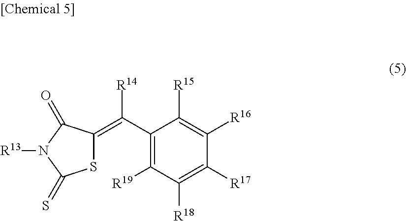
C1(C(=C2SC(=S)N([R13])C2=O)[R14])=C([R19])C([R18])=C([R17])C([R16])=C1[R15]
